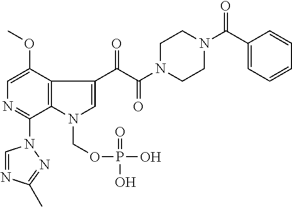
C1=C(OC)C2=C(C(N3C=NC(C)=N3)=N1)N(COP(=O)(O)O)C=C2C(C(N1CCN(C(C2=CC=CC=C2)=O)CC1)=O)=O
